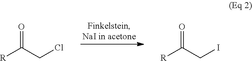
O=C(CCl)[R].O=C(CI)[R]
